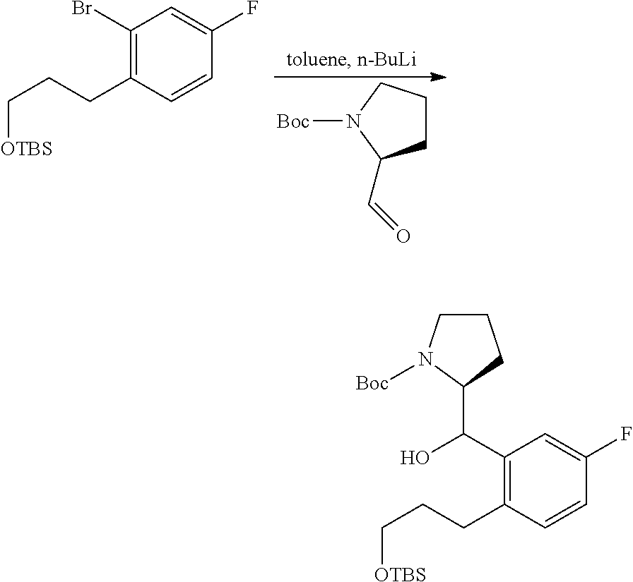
C(C1CCCN1[Boc])=O.C1(Br)=C(CCC[OTBS])C=CC(F)=C1.C1(C(O)C2CCCN2[Boc])=C(CCC[OTBS])C=CC(F)=C1
